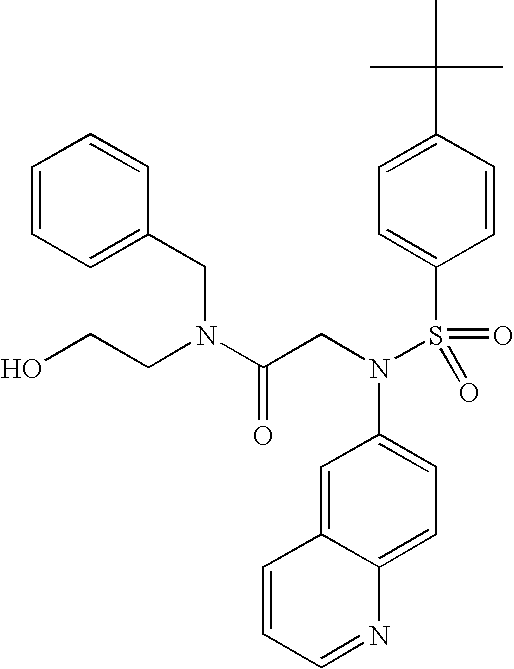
OCCN(C(CN(C1=CC=C2C(=C1)C=CC=N2)S(=O)(C1=CC=C(C(C)(C)C)C=C1)=O)=O)CC1=CC=CC=C1
